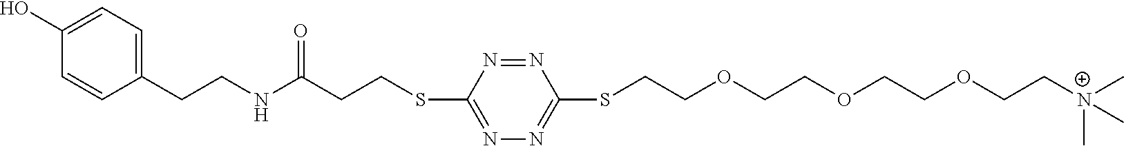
C1(O)=CC=C(CCNC(CCSC2=NN=C(SCCOCCOCCOCC[N+](C)(C)C)N=N2)=O)C=C1
